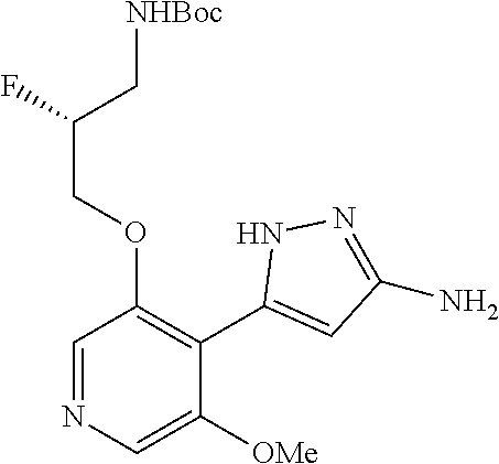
C1=NC=C([OMe])C(C2=CC(N)=NN2)=C1OCC(C[NHBoc])F
